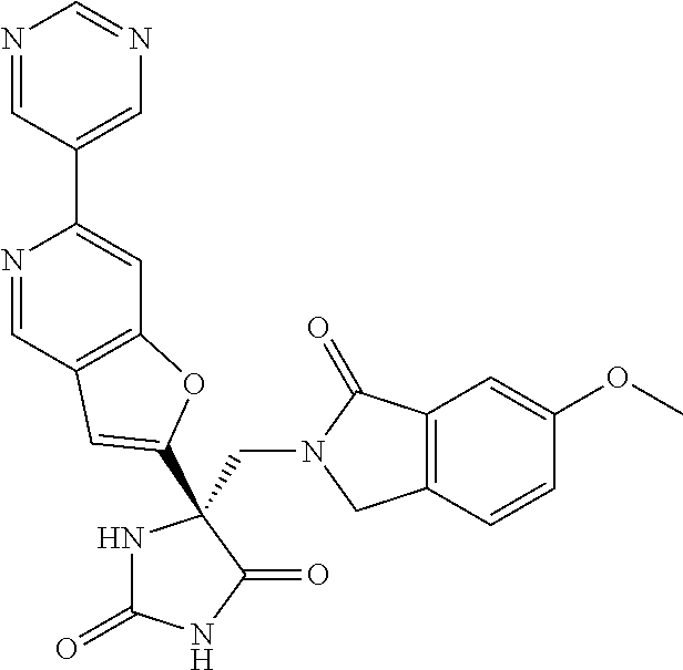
C(N1CC2=C(C1=O)C=C(OC)C=C2)C1(C2=CC3=C(C=C(C4=CN=CN=C4)N=C3)O2)NC(=O)NC1=O
